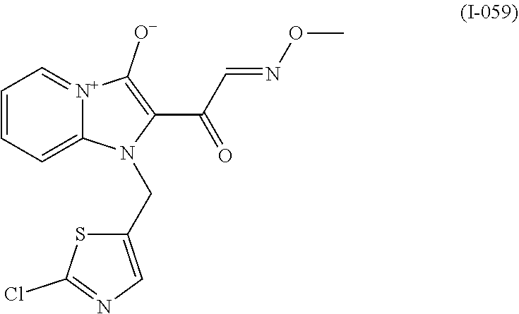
C1=CC=C2[N+](=C1)C([O-])=C(C(C=NOC)=O)N2CC1=CN=C(Cl)S1
